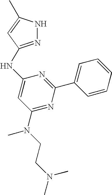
N1N=C(NC2=CC(N(CCN(C)C)C)=NC(C3=CC=CC=C3)=N2)C=C1C
